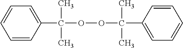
C1=CC(C(OOC(C)(C2=CC=CC=C2)C)(C)C)=CC=C1
